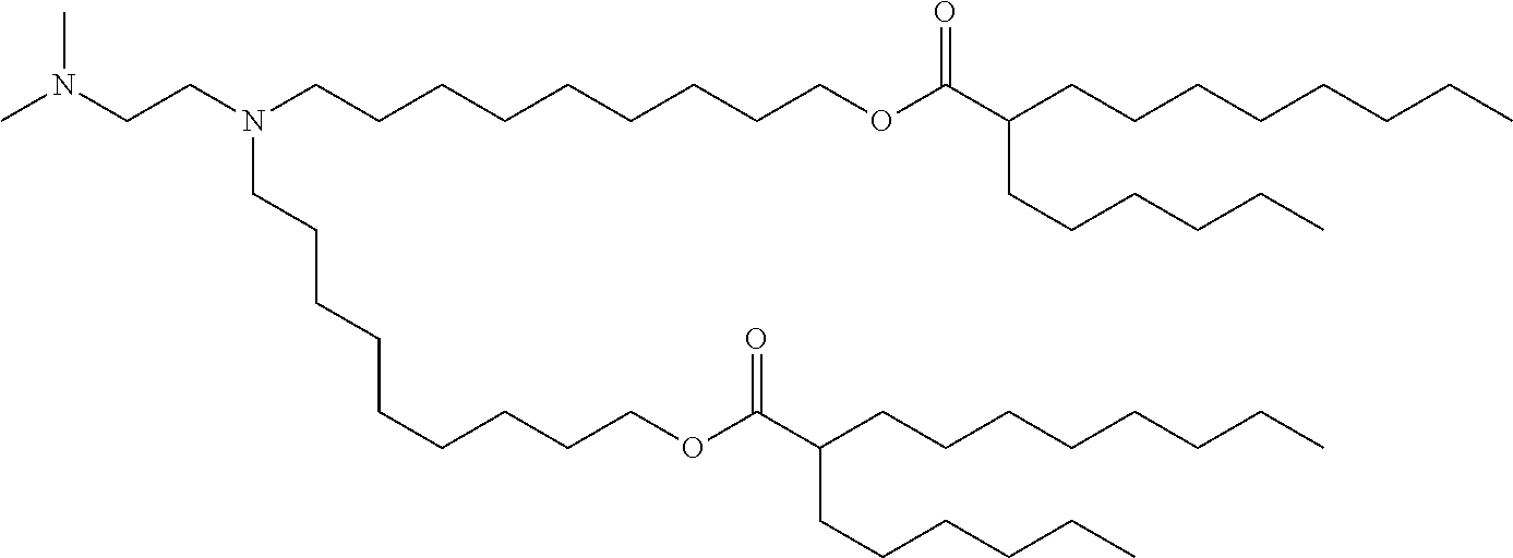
CN(CCN(CCCCCCCCCOC(C(CCCCCCCC)CCCCCC)=O)CCCCCCCCCOC(C(CCCCCCCC)CCCCCC)=O)C
